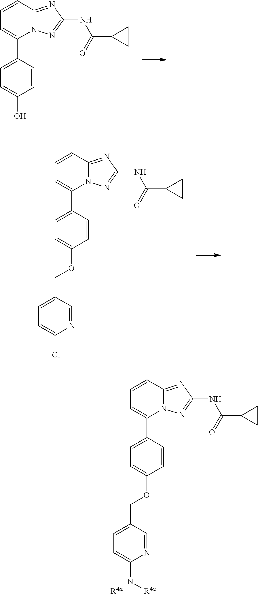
C1(C2=CC=CC3=NC(NC(=O)C4CC4)=NN23)=CC=C(O)C=C1.C1(C2=CC=CC3=NC(NC(=O)C4CC4)=NN23)=CC=C(OCC2=CC=C(Cl)N=C2)C=C1.C1(C2=CC=CC3=NC(NC(=O)C4CC4)=NN23)=CC=C(OCC2=CC=C(N[R4a])N=C2)C=C1.[R4a]
